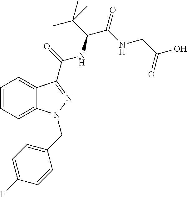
C1=CC=C2C(=C1)C(C(=O)NC(C(NCC(O)=O)=O)C(C)(C)C)=NN2CC1=CC=C(F)C=C1
